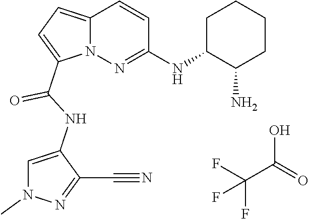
N12C(=CC=C1C(NC1=CN(C)N=C1C#N)=O)C=CC(NC1C(N)CCCC1)=N2.FC(F)(C(O)=O)F
